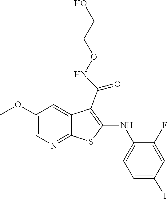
OCCONC(C1=C(NC2=CC=C(I)C=C2F)SC2=NC=C(OC)C=C12)=O
